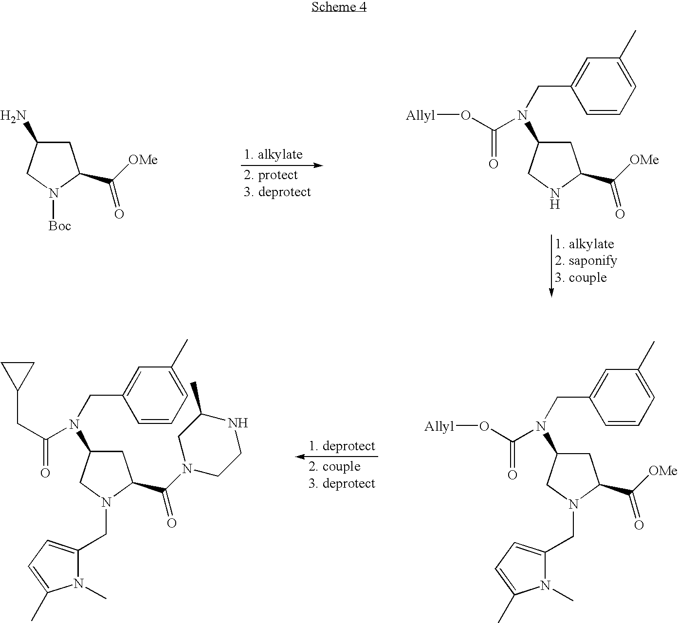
C1C(N)CN([Boc])C1C([OMe])=O.C1C(N(CC2=CC(C)=CC=C2)C(O[Allyl])=O)CNC1C([OMe])=O.C1C(N(CC2=CC(C)=CC=C2)C(O[Allyl])=O)CN(CC2=CC=C(C)N2C)C1C([OMe])=O.C1C(N(CC2=CC(C)=CC=C2)C(CC2CC2)=O)CN(CC2=CC=C(C)N2C)C1C(N1CCNC(C)C1)=O
